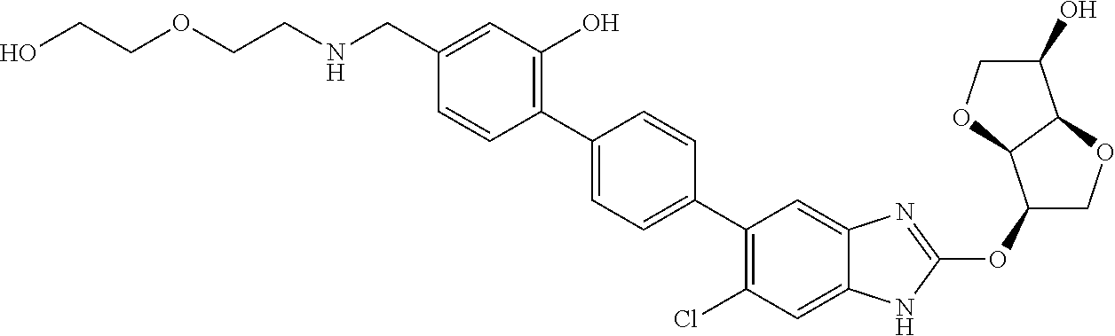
C(C1=CC(O)=C(C2=CC=C(C3=C(Cl)C=C4C(=C3)N=C(OC3COC5C3OCC5O)N4)C=C2)C=C1)NCCOCCO
